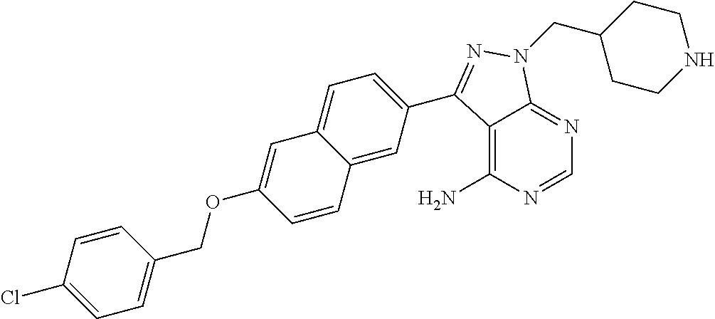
C1=NC(N)=C2C(=N1)N(CC1CCNCC1)N=C2C1=CC=C2C(=C1)C=CC(OCC1=CC=C(Cl)C=C1)=C2
